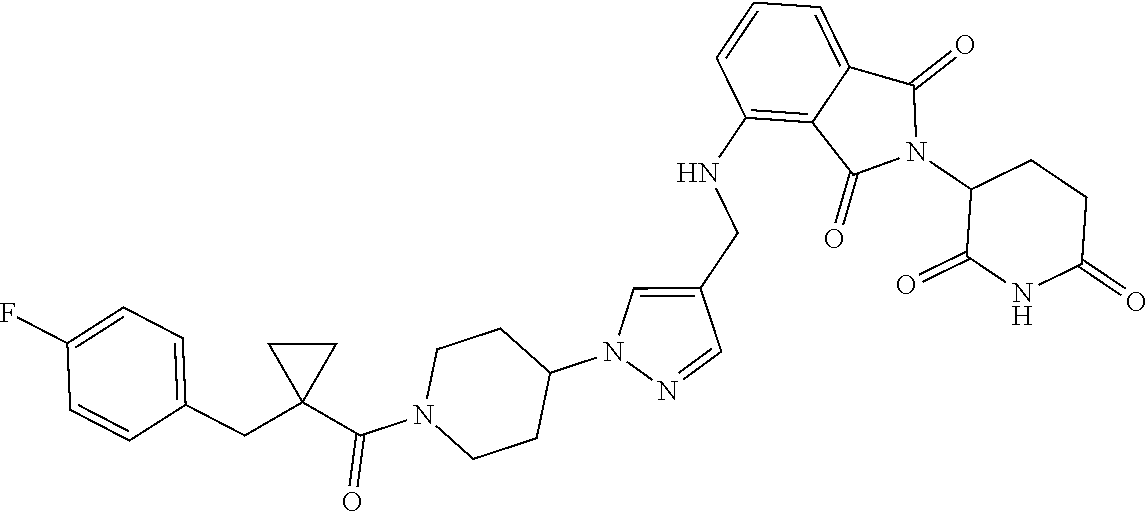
C1(NCC2=CN(C3CCN(C(C4(CC5=CC=C(F)C=C5)CC4)=O)CC3)N=C2)=C2C(=CC=C1)C(=O)N(C1C(=O)NC(=O)CC1)C2=O
